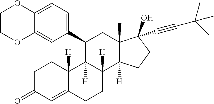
[H]C12C([H])(C(C3=CC=C4C(=C3)OCCO4)CC3(C)C(O)(C#CC(C)(C)C)CCC31[H])C1([H])C(=CC(=O)CC1)CC2
